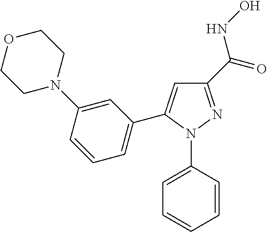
C1(C(=O)NO)=NN(C2=CC=CC=C2)C(C2=CC=CC(N3CCOCC3)=C2)=C1
